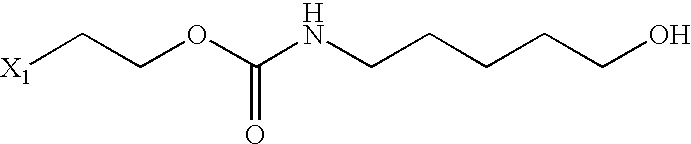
[X1]CCOC(NCCCCCO)=O
